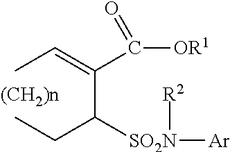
C(C(C(=CC)C([OR1])=O)[SO2N]([Ar])[R2])C
